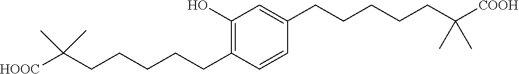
C1(O)=C(CCCCCC(C)(C)[HOOC])C=CC(CCCCCC(C)(C)[COOH])=C1
